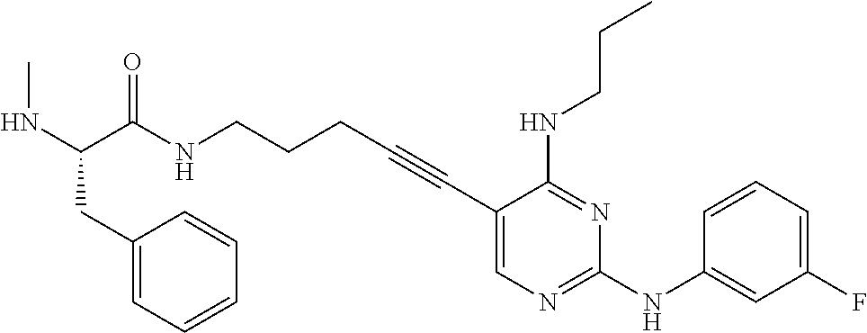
C1(C#CCCCNC(=O)C(NC)CC2=CC=CC=C2)=CN=C(NC2=CC(F)=CC=C2)N=C1NCCC
